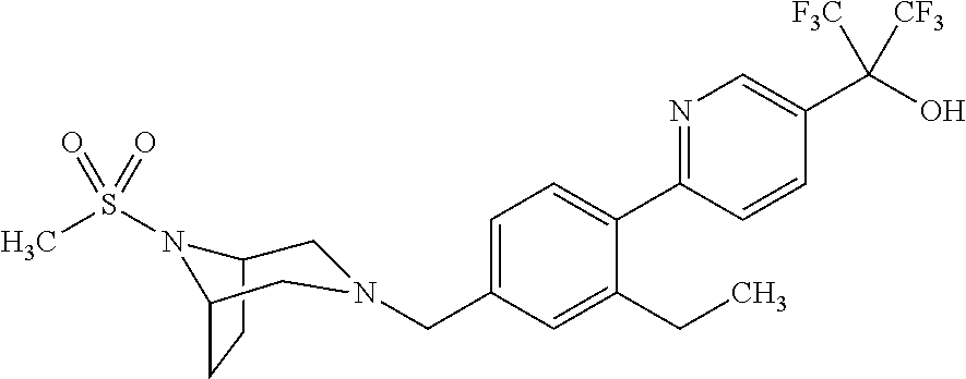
N1=C(C2=CC=C(CN3CC4CCC(N4S(C)(=O)=O)C3)C=C2CC)C=CC(C(O)([F3C])[CF3])=C1
